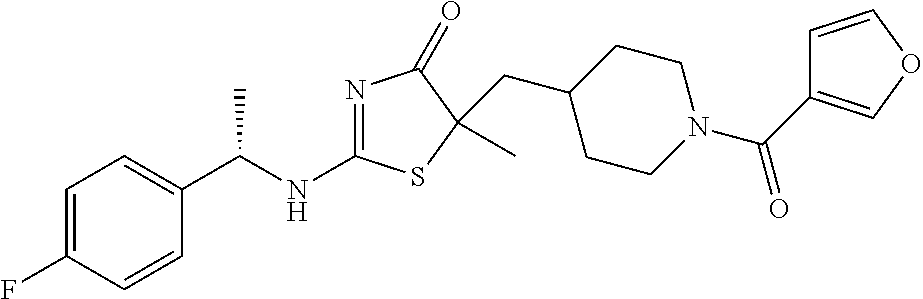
C1=C(F)C=CC(C(NC2=NC(=O)C(CC3CCN(C(=O)C4=COC=C4)CC3)(C)S2)C)=C1
